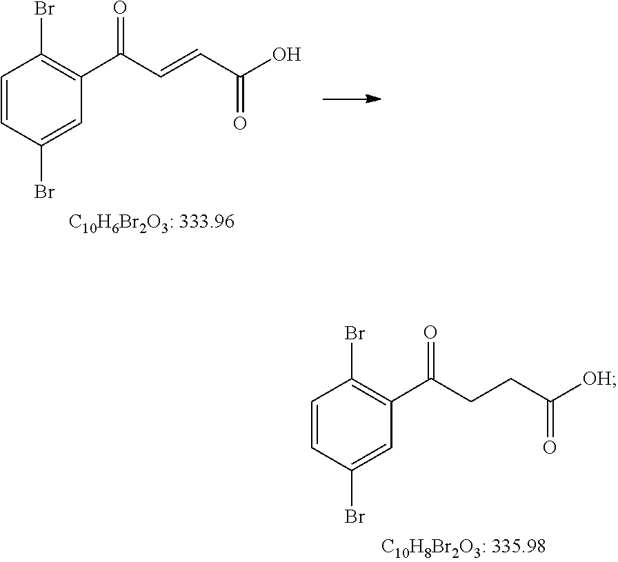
C1=CC(Br)=CC(C(C=CC(O)=O)=O)=C1Br.C1=CC(Br)=CC(C(CCC([OH])=O)=O)=C1Br
